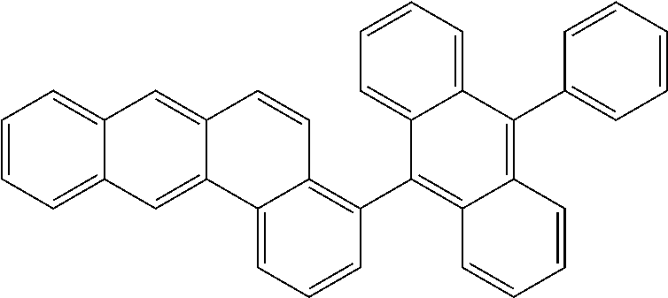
C1=CC=C2C(=C1)C=C1C(=C2)C2=CC=CC(C3=C4C=CC=CC4=C(C4=CC=CC=C4)C4=CC=CC=C34)=C2C=C1
